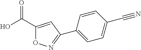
C1(C2=NOC(C(O)=O)=C2)=CC=C(C#N)C=C1
